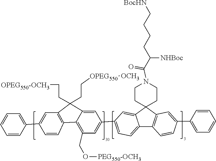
O=C(N1CCC2(C3=CC(C4=CC(CO[PEG550-OCH3])=C5C6=C(C=C(C7=CC=CC=C7)C=C6)C(CC[OPEG550-OCH3])(CC[OPEG550][OCH3])C5=C4)=CC=C3C3=C2C=C(C2=CC=CC=C2)C=C3)CC1)C(CCCC[BocHN])[NHBoc]
